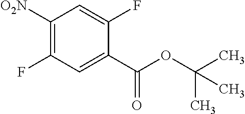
C1=C(C(OC(C)(C)C)=O)C(F)=CC([O2N])=C1F
